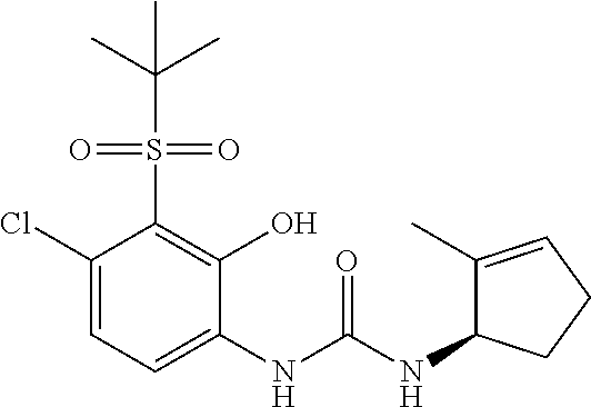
C1(Cl)=CC=C(NC(NC2C(C)=CCC2)=O)C(O)=C1S(=O)(=O)C(C)(C)C
